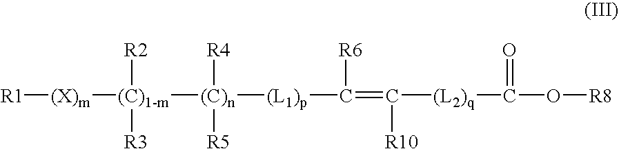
[R1][(X)m][(C)1-m]([(C)n]([(L1)p]C(=C([(L2)q]C(O[R8])=O)[R10])[R6])([R4])[R5])([R2])[R3]
